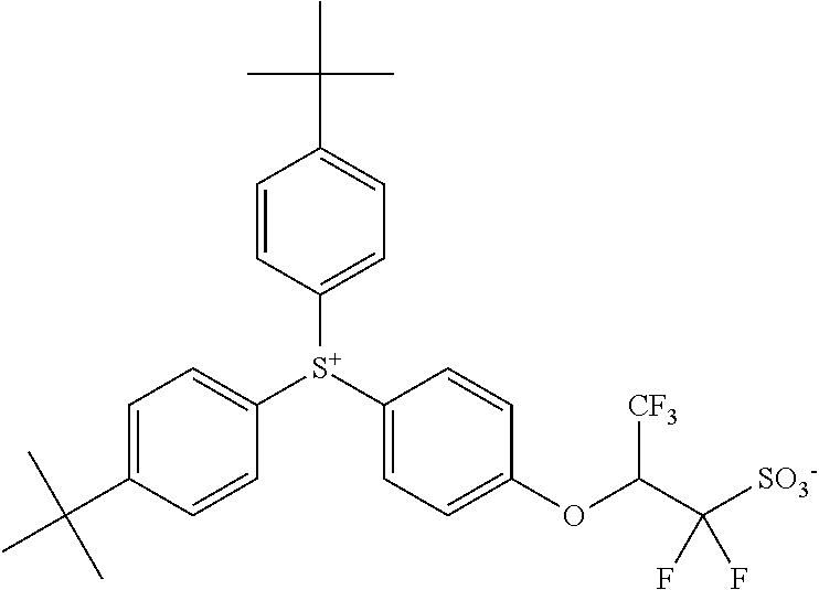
C1=C(C(C)(C)C)C=CC([S+](C2=CC=C(OC(C([SO3-])(F)F)[CF3])C=C2)C2=CC=C(C(C)(C)C)C=C2)=C1
